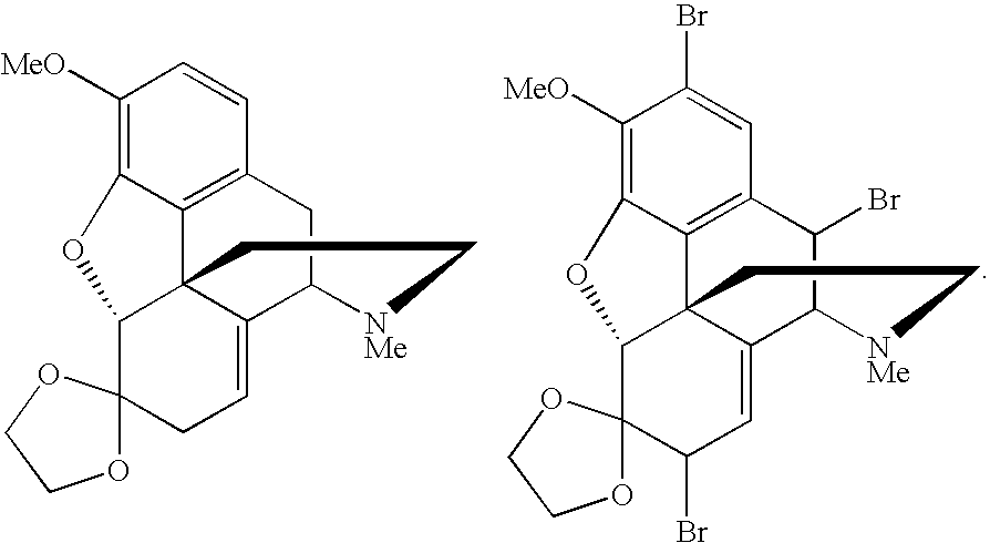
C12=C([MeO])C=CC3=C1C14C(=CCC5(C1O2)OCCO5)C(C3)[NMe]CC4.C12=C([MeO])C(Br)=CC3=C1C14C(=CC(Br)C5(C1O2)OCCO5)C(C3Br)[NMe]CC4
